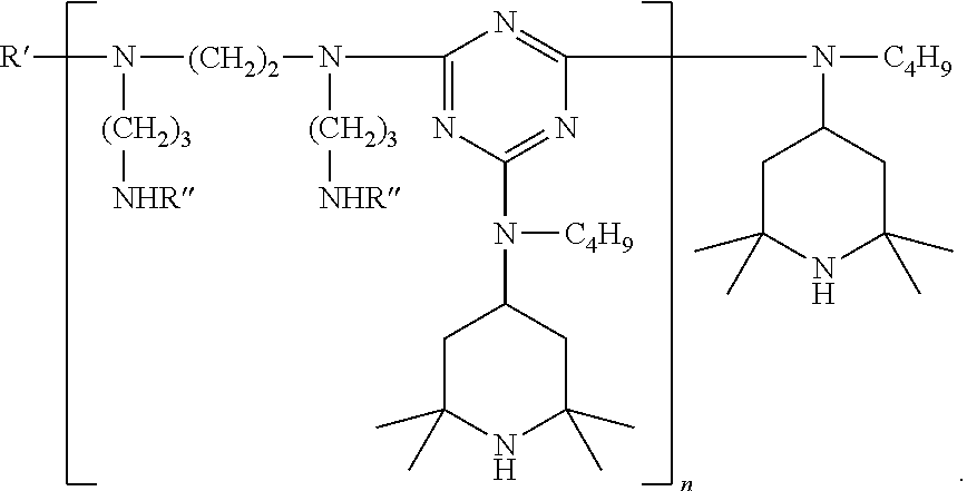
[R]N([(CH2)3][NHR])[(CH2)2]N([(CH2)3][NHR])C1=NC(N([C4H9])C2CC(C)(C)NC(C)(C)C2)=NC(N(C2CC(C)(C)NC(C)(C)C2)[C4H9])=N1
